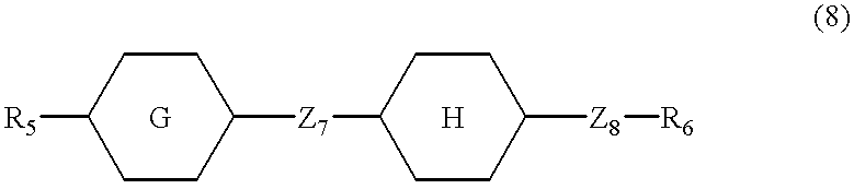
[R5]C1CCC([Z7]C2CCC([Z8][R6])CC2)CC1.[G].[H]
